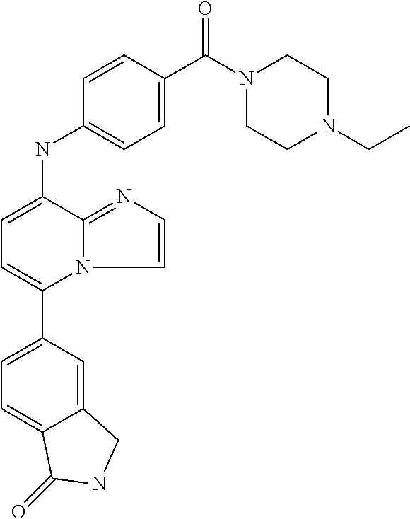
C1(C2=CC=C(NC3=CC=C(C(N4CCN(CC)CC4)=O)C=C3)C3=NC=CN23)=CC=C2C(=C1)CNC2=O
